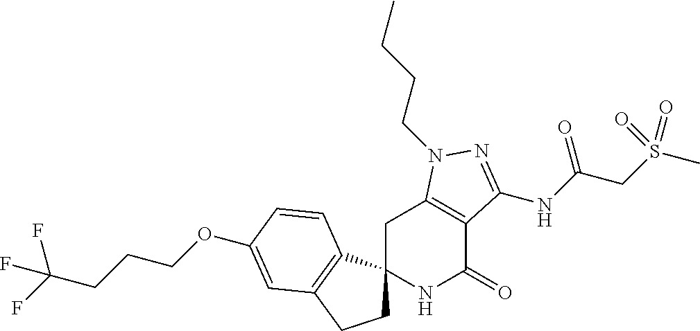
C1C2(C3=C(C1)C=C(OCCCC(F)(F)F)C=C3)NC(=O)C1=C(C2)N(CCCC)N=C1NC(CS(C)(=O)=O)=O
